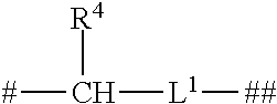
[#]C([R4])[L1][##]
